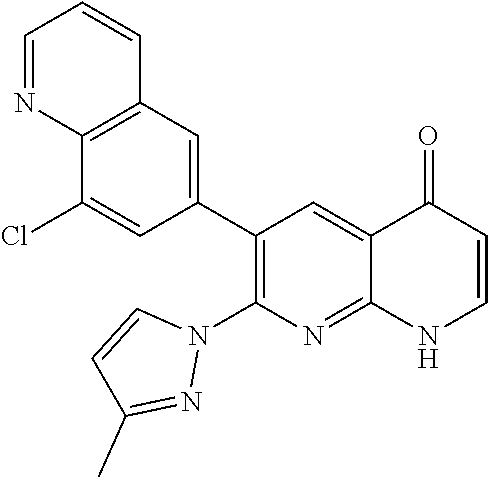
C12=C(C=C(C3=C(N4C=CC(C)=N4)N=C4C(=C3)C(=O)C=CN4)C=C1Cl)C=CC=N2
